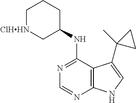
C1=NC2=C(C(NC3CCC[ClHHN]C3)=N1)C(C1(C)CC1)=CN2
